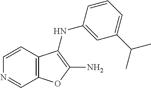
C1=CC2=C(C=N1)OC(N)=C2NC1=CC(C(C)C)=CC=C1
